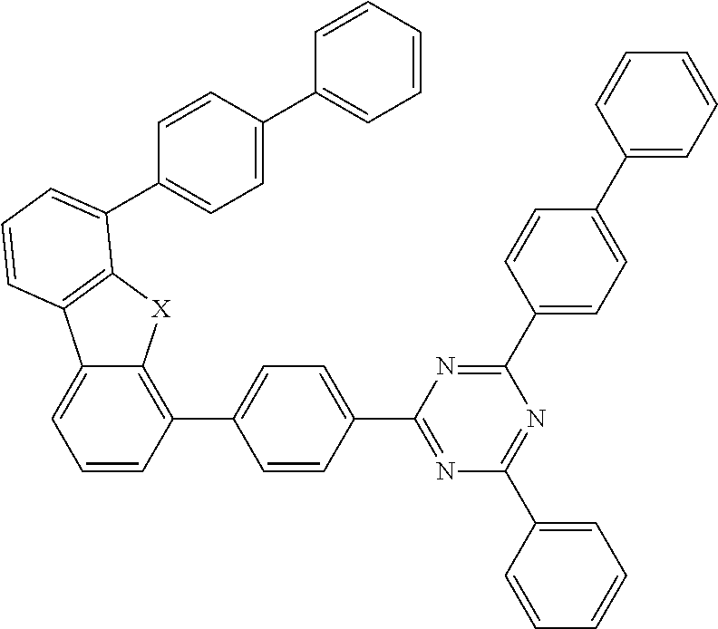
C1=CC(C2=NC(C3=CC=CC=C3)=NC(C3=CC=C(C4=CC=CC=C4)C=C3)=N2)=CC=C1C1=C2C(=CC=C1)C1=C([X]2)C(C2=CC=C(C3=CC=CC=C3)C=C2)=CC=C1
